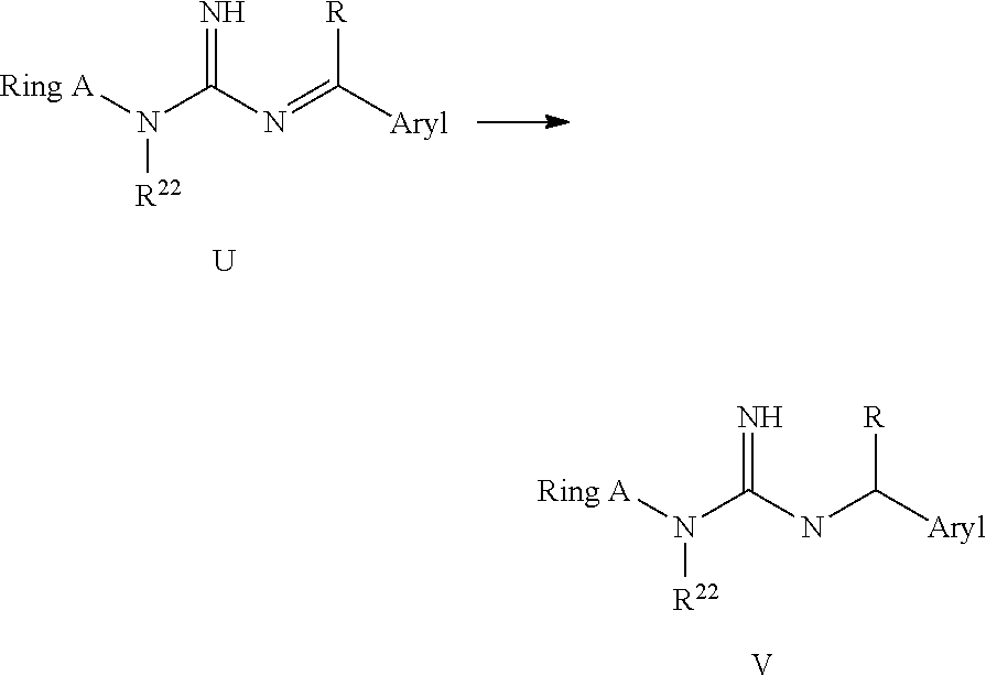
[Ring A]N(C(N=C([Aryl])[R])=N)[R22].[U].[Ring A]N(C(NC([Aryl])[R])=N)[R22].[V]
